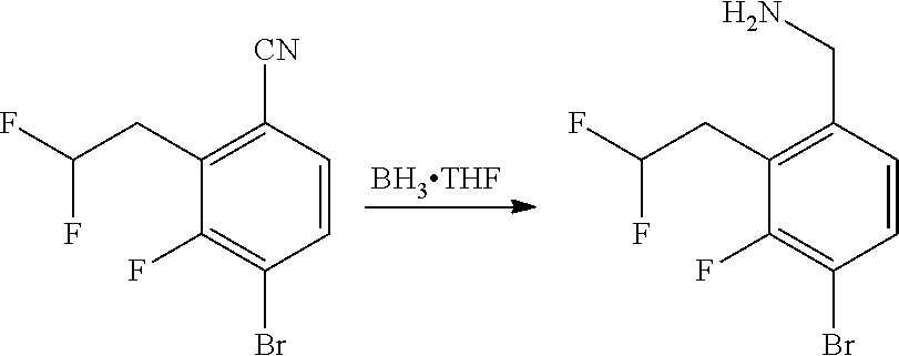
[BH3THF].C1(CC(F)F)=C([CN])C=CC(Br)=C1F.C1(CC(F)F)=C(CN)C=CC(Br)=C1F
